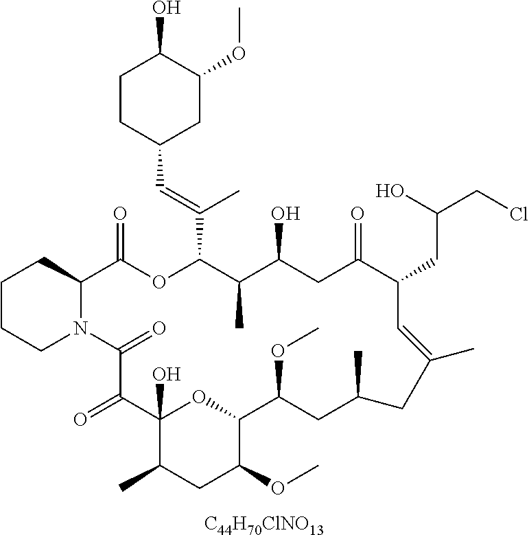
[C44H70ClNO13].C1CCN2C(C1)C(=O)OC(C(=CC1CC(OC)C(O)CC1)C)C(C)C(O)CC(=O)C(CC(CCl)O)C=C(C)CC(C)CC(OC)C1OC(O)(C(=O)C2=O)C(C)CC1OC
